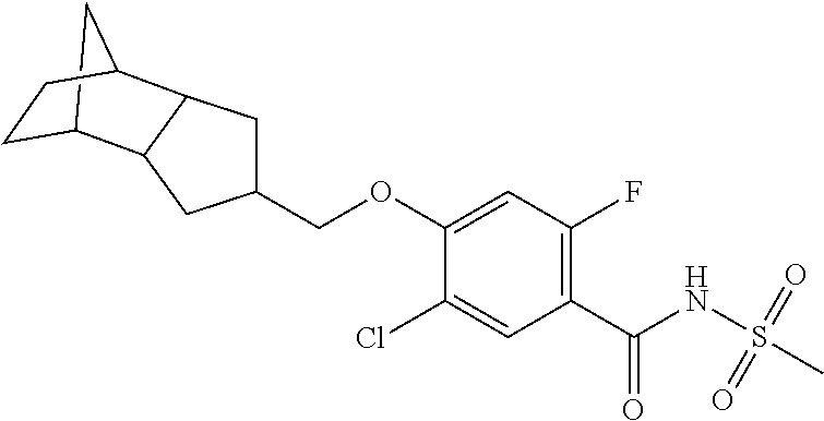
C1(Cl)=CC(C(NS(C)(=O)=O)=O)=C(F)C=C1OCC1CC2C(C1)C1CCC2C1
